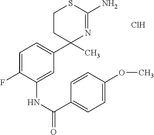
C1=C(F)C(NC(C2=CC=C(OC)C=C2)=O)=CC(C2(C)N=C(N)SCC2)=C1.Cl
